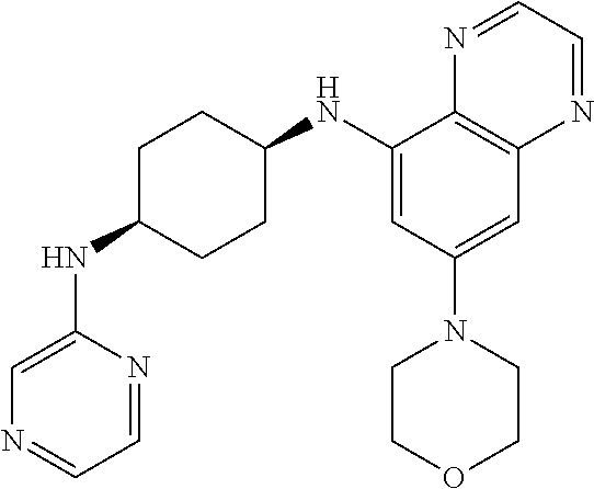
C1(NC2CCC(NC3=CN=CC=N3)CC2)=CC(N2CCOCC2)=CC2=C1N=CC=N2
